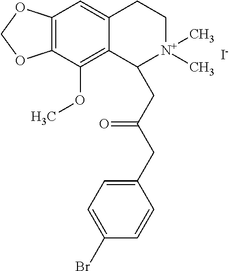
[I-].C12=C(C(OC)=C3C(=C1)CC[N+](C)(C)C3CC(CC1=CC=C(Br)C=C1)=O)OCO2
